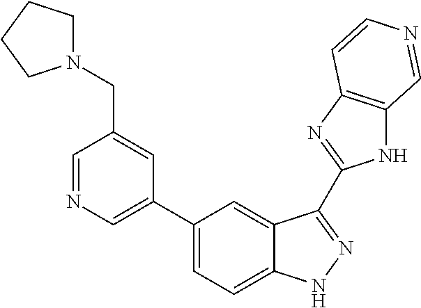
C1(C2=CN=CC(CN3CCCC3)=C2)=CC=C2C(=C1)C(C1=NC3=C(N1)C=NC=C3)=NN2
